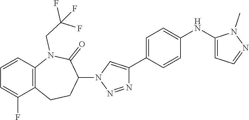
C1=CC2=C(C(F)=C1)CCC(N1C=C(C3=CC=C(NC4=CC=NN4C)C=C3)N=N1)C(=O)N2CC(F)(F)F
